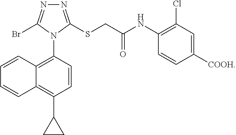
C1=CC2=C(C3CC3)C=CC(N3C(Br)=NN=C3SCC(NC3=C(Cl)C=C([COOH])C=C3)=O)=C2C=C1
